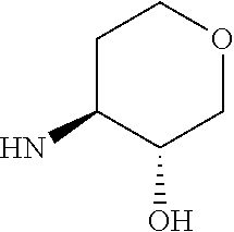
C1C(N)C(O)COC1
